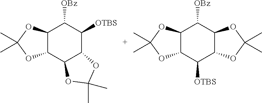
C12C(OC(C)(C)O1)C([OTBS])C1C(C2[OBz])OC(C)(C)O1.C1([OTBS])C2C(C3C(C1[OBz])OC(C)(C)O3)OC(C)(C)O2
